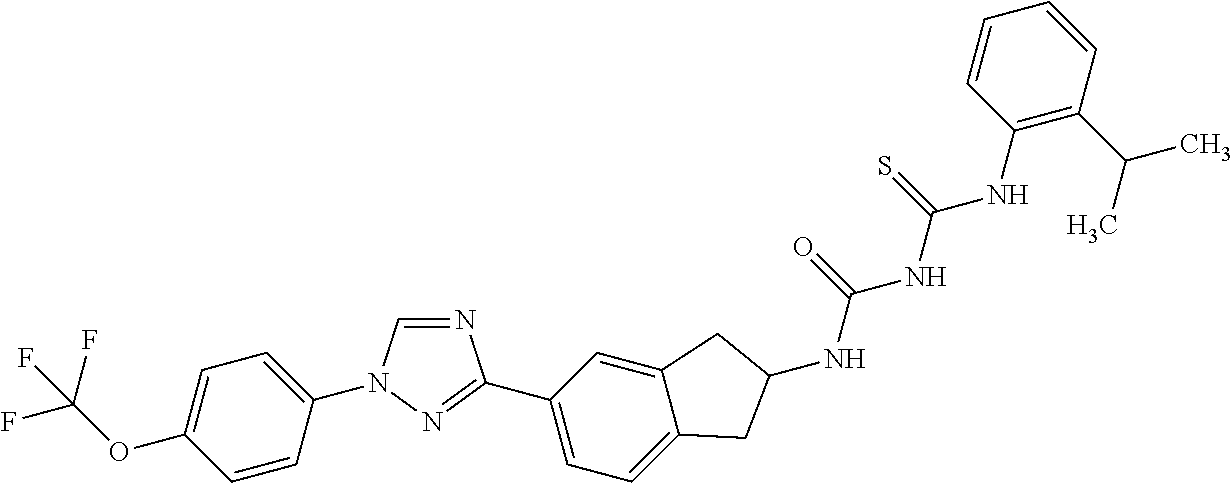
C1=CC(N2C=NC(C3=CC=C4C(=C3)CC(NC(=O)NC(NC3=C(C(C)C)C=CC=C3)=S)C4)=N2)=CC=C1OC(F)(F)F
